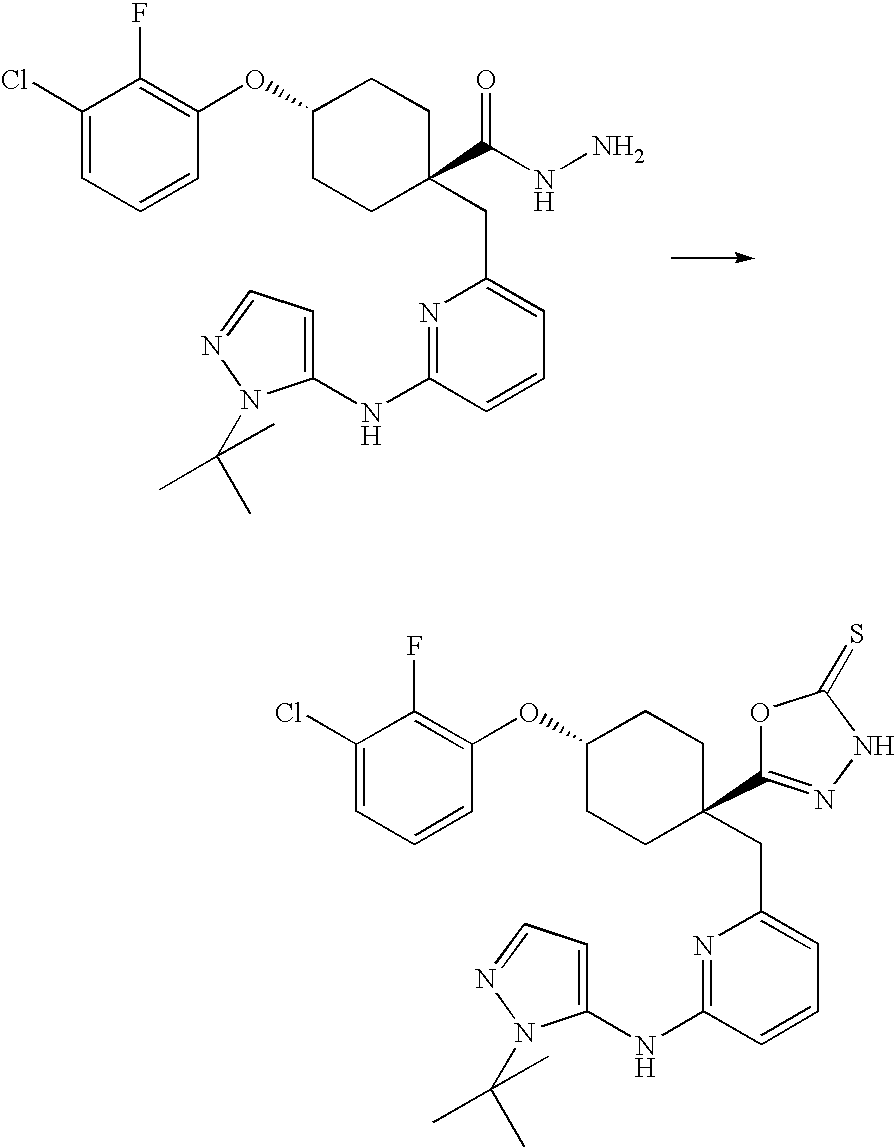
C1(Cl)=CC=CC(OC2CCC(C(NN)=O)(CC3=CC=CC(NC4=CC=NN4C(C)(C)C)=N3)CC2)=C1F.C1(Cl)=CC=CC(OC2CCC(C3=NNC(=S)O3)(CC3=CC=CC(NC4=CC=NN4C(C)(C)C)=N3)CC2)=C1F
